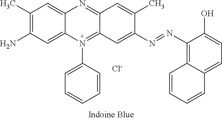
C1(C)=C(N)C=C2C(=C1)N=C1C(=N2C2=CC=CC=C2)C=C(N=NC2=C3C(=CC=C2O)C=CC=C3)C(C)=C1.[Cl-]
